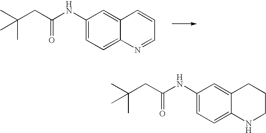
C1(NC(CC(C)(C)C)=O)=CC=C2C(=C1)C=CC=N2.C1(NC(CC(C)(C)C)=O)=CC=C2C(=C1)CCCN2
